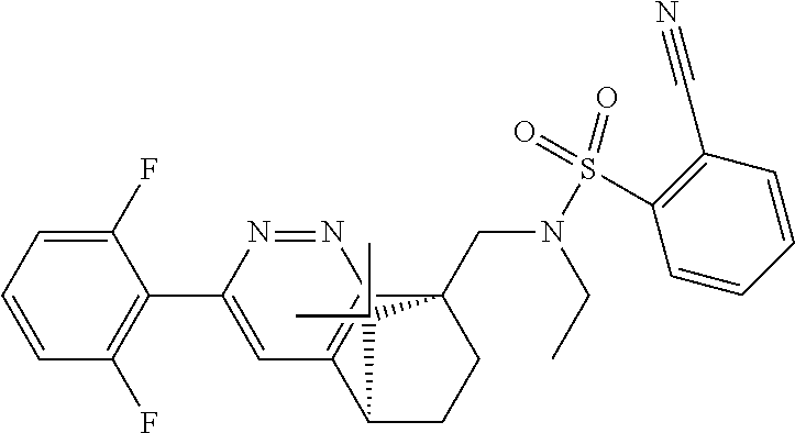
C1(F)=CC=CC(F)=C1C1=CC2=C(N=N1)C1(CN(S(=O)(=O)C3=C(C#N)C=CC=C3)CC)CCC2C1(C)C
